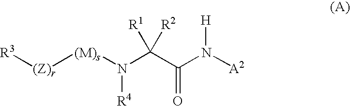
[R3][(Z)r][(M)s]N(C(C(N([A2])[H])=O)([R1])[R2])[R4]
